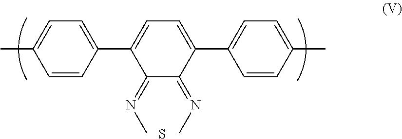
C1=CC(C2=CC=C(C3=CC=C(C)C=C3)C(=NC)C2=NC)=CC=C1C.S
